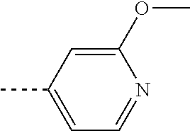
CC1=CC=NC(OC)=C1
